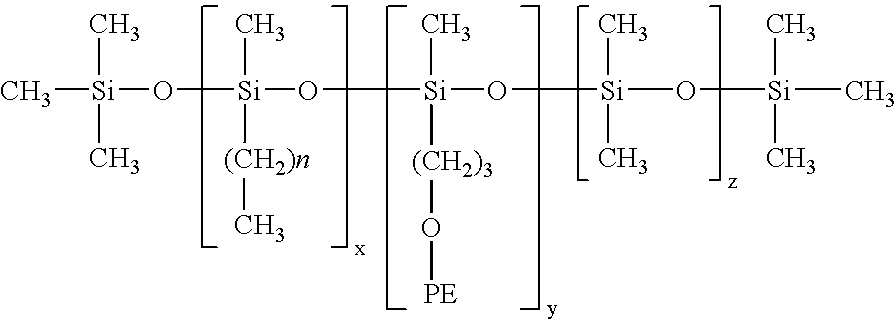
C[Si](C)(C)O[Si](O[Si](C)([(CH2)3]O[PE])O[Si](O[Si](C)(C)C)(C)C)(C)[(CH2)n]C
